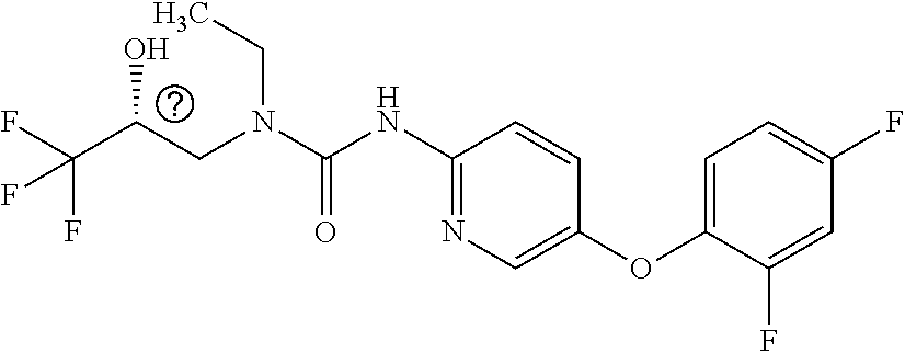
N(C(=O)NC1=NC=C(OC2=CC=C(F)C=C2F)C=C1)(CC(O)C(F)(F)F)CC
